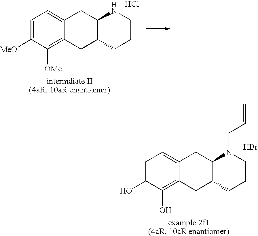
C1=C([MeO])C([OMe])=C2C(=C1)CC1C(C2)CCCN1.Cl.C1=C(O)C(O)=C2C(=C1)CC1C(C2)CCCN1CC=C.Br
